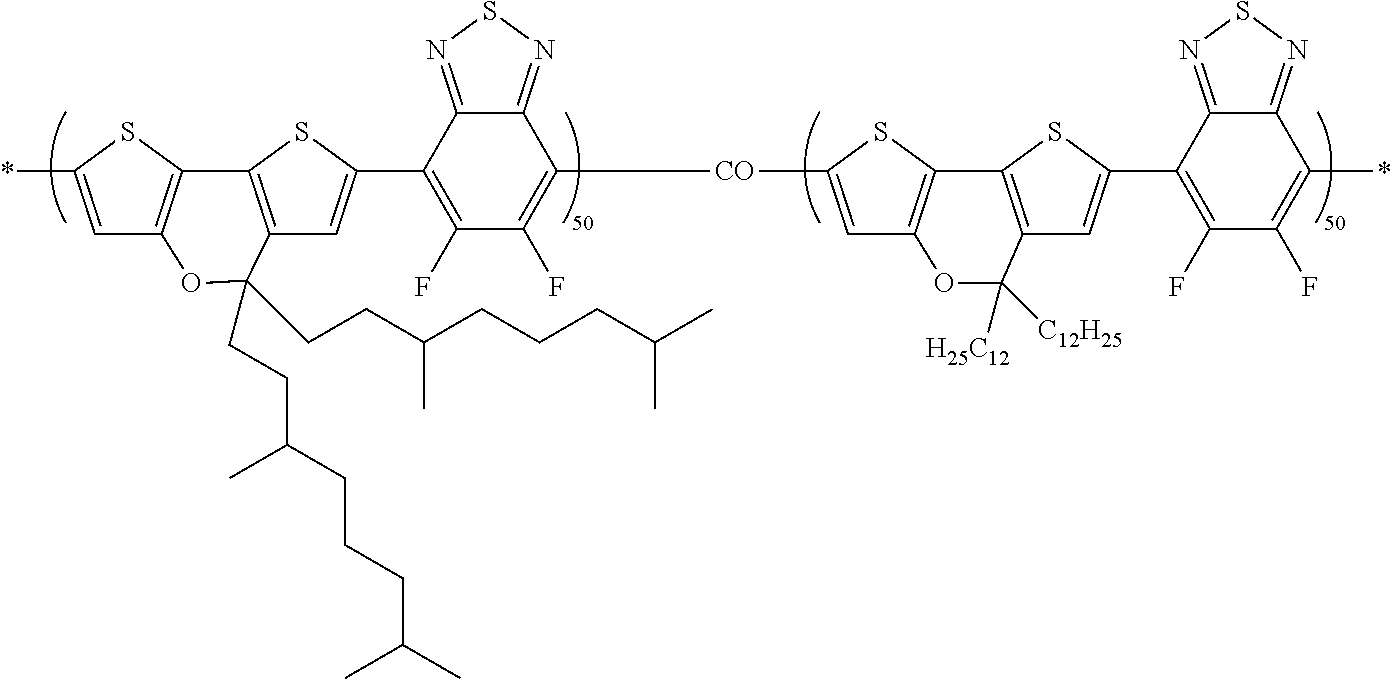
*C1=CC2=C(S1)C1=C(C=C(C3=C(F)C(F)=C([CO]C4=CC5=C(S4)C4=C(C=C(C6=C(F)C(F)=C(*)C7=NSN=C67)S4)C([H25C12])([C12H25])O5)C4=NSN=C34)S1)C(CCC(CCCC(C)C)C)(CCC(CCCC(C)C)C)O2
